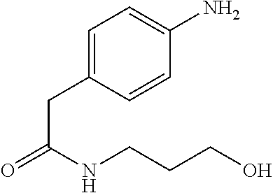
C1=C(CC(=O)NCCCO)C=CC(N)=C1
